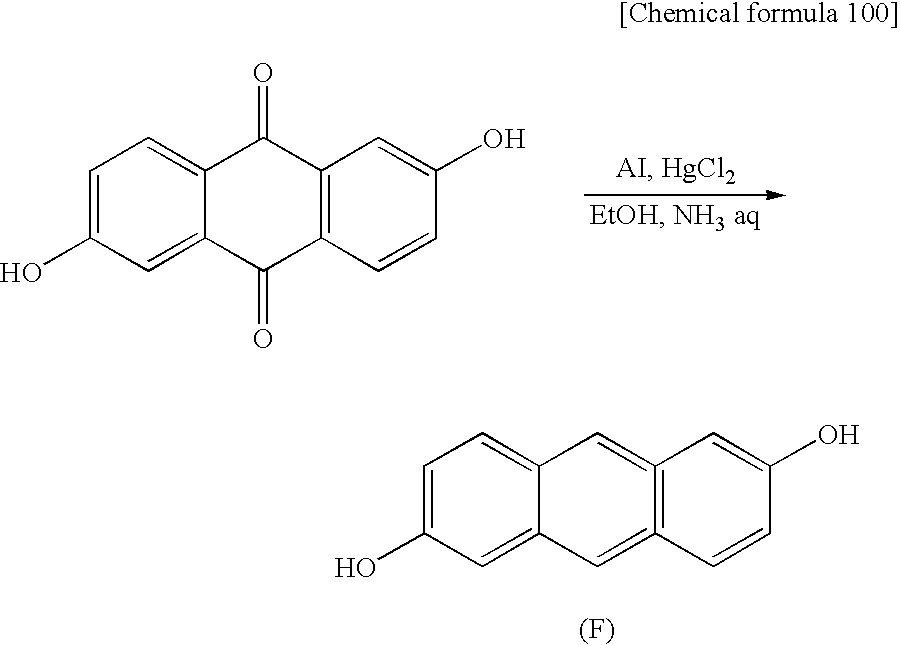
C1=C(O)C=C2C(=C1)C(=O)C1=C(C2=O)C=CC(O)=C1.C1=C(O)C=C2C(=C1)C=C1=C(=C2)C=CC(O)=C1.[(F)]
